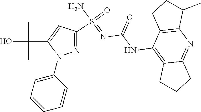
S(=O)(N)(=NC(NC1=C2C(=NC3=C1CCC3C)CCC2)=O)C1=NN(C2=CC=CC=C2)C(C(O)(C)C)=C1
